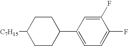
[C7H15]C1CCC(C2=CC=C(F)C(F)=C2)CC1
